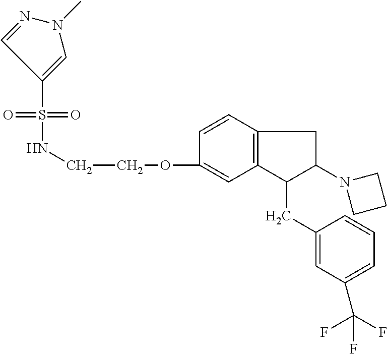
C(COC1=CC2=C(C=C1)CC(N1CCC1)C2CC1=CC(C(F)(F)F)=CC=C1)NS(=O)(=O)C1=CN(C)N=C1
